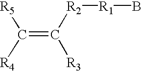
C(=C([R2][R1]B)[R3])([R4])[R5]
